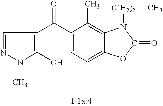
C1=NN(C)C(O)=C1C(C1=CC=C2C(=C1C)N([(CH2)2]C)C(=O)O2)=O
